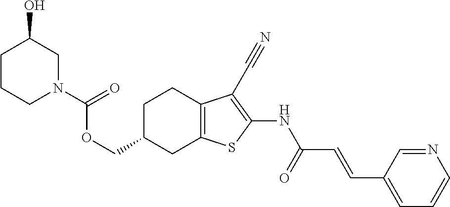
O(CC1CC2=C(CC1)C(C#N)=C(NC(C=CC1=CC=CN=C1)=O)S2)C(N1CCCC(O)C1)=O
